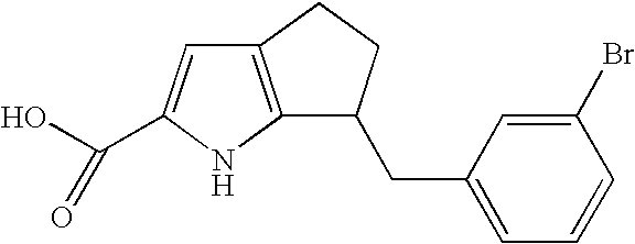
C12=C(CCC1CC1=CC=CC(Br)=C1)C=C(C(O)=O)N2
